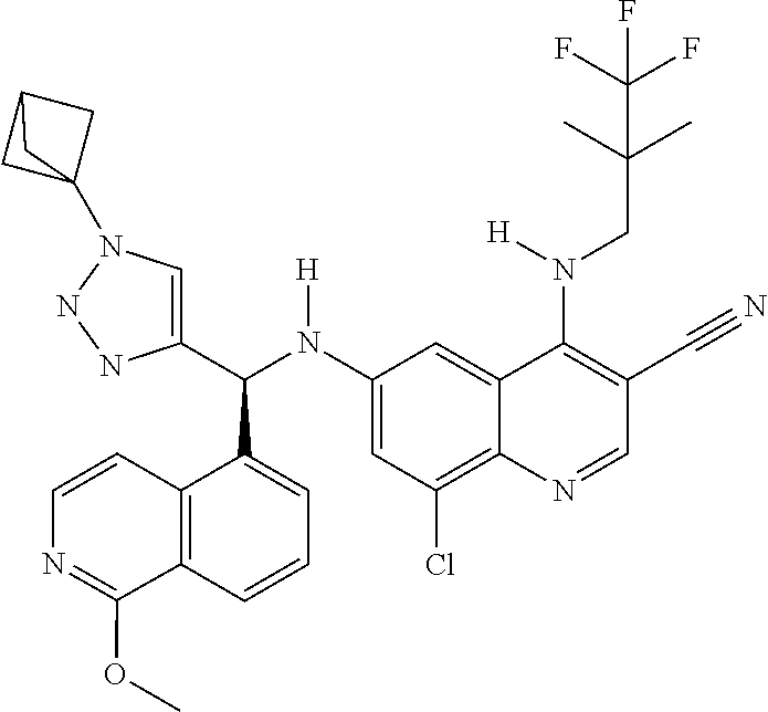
C1(N(C(C2=CN(C34CC(C3)C4)NN2)C2=CC=CC3=C2C=CN=C3OC)[H])=CC(Cl)=C2C(=C1)C(N(CC(C)(C)C(F)(F)F)[H])=C(C#N)C=N2
